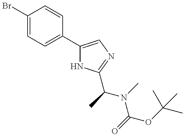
C1(Br)=CC=C(C2=CN=C(C(N(C(=O)OC(C)(C)C)C)C)N2)C=C1
